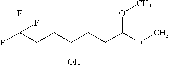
FC(CCC(CCC(OC)OC)O)(F)F
